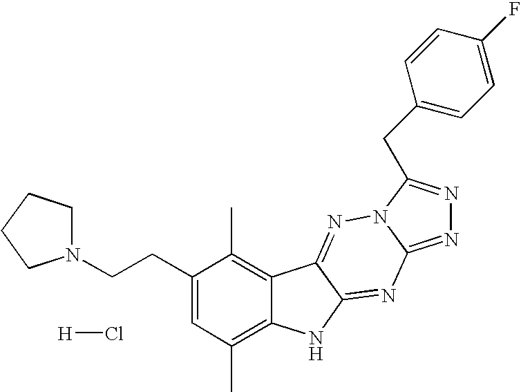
[H]Cl.C1(CCN2CCCC2)=CC(C)=C2C(=C1C)C1=NN3C(=NN=C3CC3=CC=C(F)C=C3)N=C1N2
